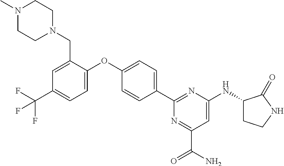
C1(C2=CC=C(OC3=CC=C(C(F)(F)F)C=C3CN3CCN(C)CC3)C=C2)=NC(NC2CCNC2=O)=CC(C(N)=O)=N1
